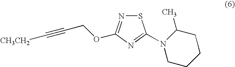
S1N=C(OCC#C[CH3CH2])N=C1N1C(C)CCCC1
